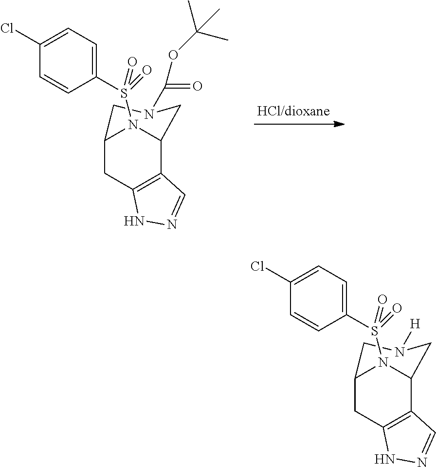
C12CC3=C(C(N1S(C1=CC=C(Cl)C=C1)(=O)=O)CN(C(=O)OC(C)(C)C)C2)C=NN3.C12CC3=C(C(N1S(C1=CC=C(Cl)C=C1)(=O)=O)CN([H])C2)C=NN3
